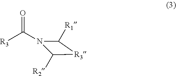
O=C(N1C([R1])[R3]C1[R2])[R3]
